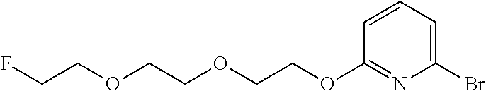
FCCOCCOCCOC1=NC(Br)=CC=C1
